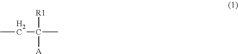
[R1]C([A])(C)CC
